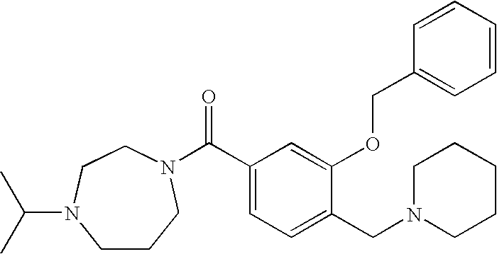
C1CCN(C(C2=CC=C(CN3CCCCC3)C(OCC3=CC=CC=C3)=C2)=O)CCN1C(C)C
